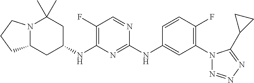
C1=CC(F)=C(N2N=NN=C2C2CC2)C=C1NC1=NC([N H]C2CC(C)(C)N3C(C2)CCC3)=C(F)C=N1
